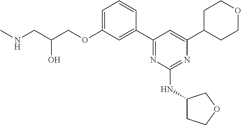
C1=C(OCC(CNC)O)C=C(C2=NC(NC3CCOC3)=NC(C3CCOCC3)=C2)C=C1
